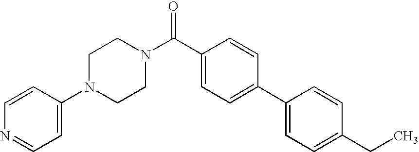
C(C1=CC=C(C2=CC=C(CC)C=C2)C=C1)(=O)N1CCN(C2=CC=NC=C2)CC1
